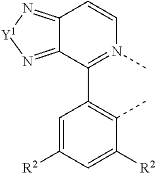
C12=N[Y1]N=C1C(C1=C(C)C([R2])=CC([R2])=C1)=N(C)C=C2
